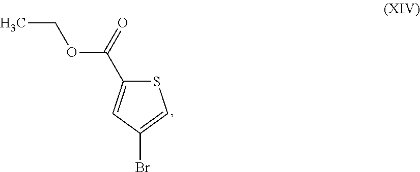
S1C(C(OCC)=O)=CC(Br)=C1
